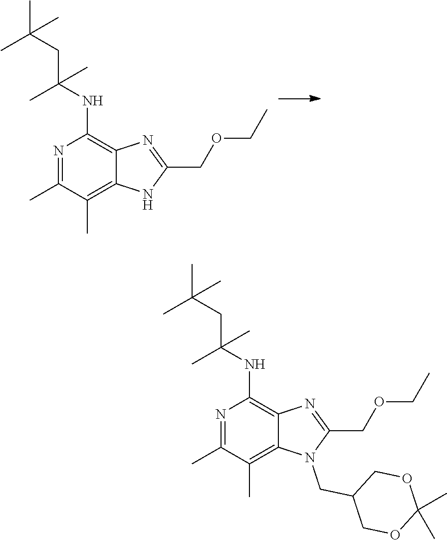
C12=C(C)C(C)=NC(NC(CC(C)(C)C)(C)C)=C1N=C(COCC)N2.C12=C(C)C(C)=NC(NC(CC(C)(C)C)(C)C)=C1N=C(COCC)N2CC1COC(C)(C)OC1
